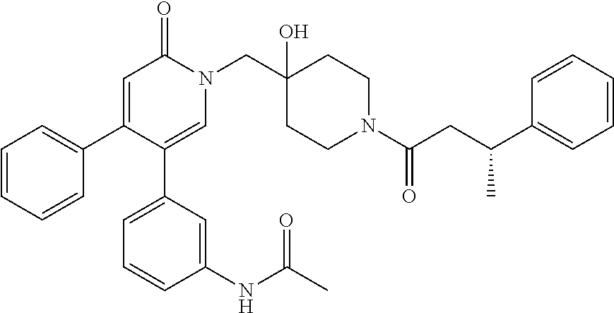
C1=CC=CC(C2=CC(=O)N(CC3(O)CCN(C(CC(C4=CC=CC=C4)C)=O)CC3)C=C2C2=CC=CC(NC(C)=O)=C2)=C1
